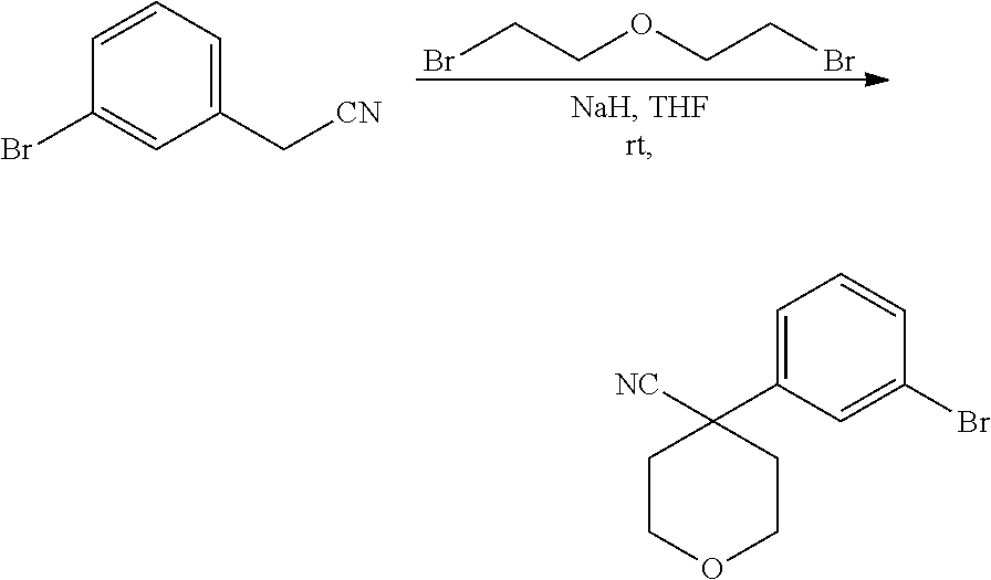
C1=CC=C(C[CN])C=C1Br.BrCCOCCBr.C1=C(C2([NC])CCOCC2)C=C(Br)C=C1
